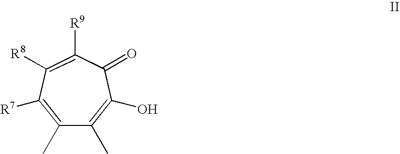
C1(C)=C([R7])C([R8])=C([R9])C(=O)C(O)=C1C
